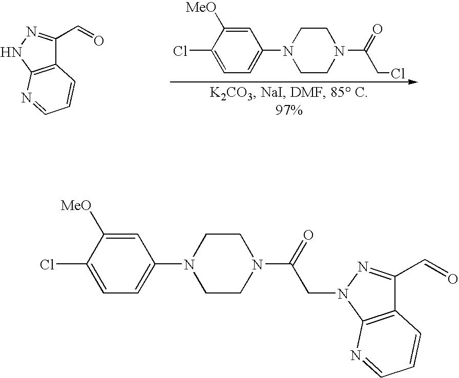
C12=C(NN=C1C=O)N=CC=C2.ClC1=CC=C(N2CCN(C(=O)CCl)CC2)C=C1[MeO].ClC1=CC=C(N2CCN(C(=O)CN3N=C(C=O)C4=C3N=CC=C4)CC2)C=C1[MeO]
